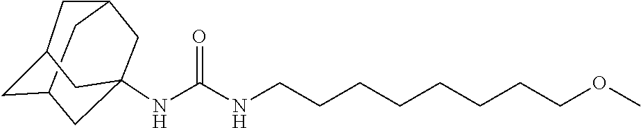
C12CC3CC(NC(NCCCCCCCCOC)=O)(C1)CC(C2)C3
